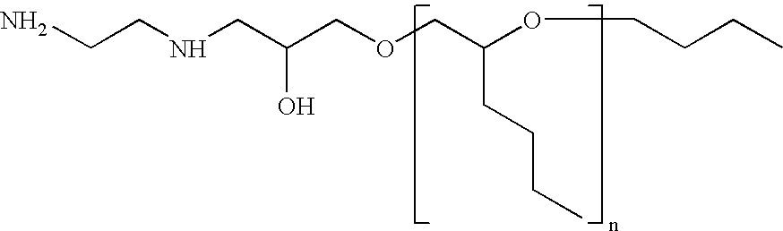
NCCNCC(COCC(OCCCC)CCCC)O
